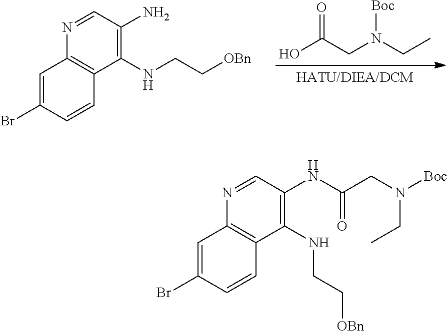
OC(CN(CC)[Boc])=O.C1(NCC[OBn])=C(N)C=NC2=C1C=CC(Br)=C2.C1(NCC[OBn])=C(NC(CN([Boc])CC)=O)C=NC2=C1C=CC(Br)=C2
